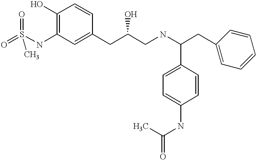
O=S(NC1=C(O)C=CC(CC(CNC(CC2=CC=CC=C2)C2=CC=C(NC(C)=O)C=C2)O)=C1)(=O)C
